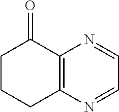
C12=C(N=CC=N1)CCCC2=O
